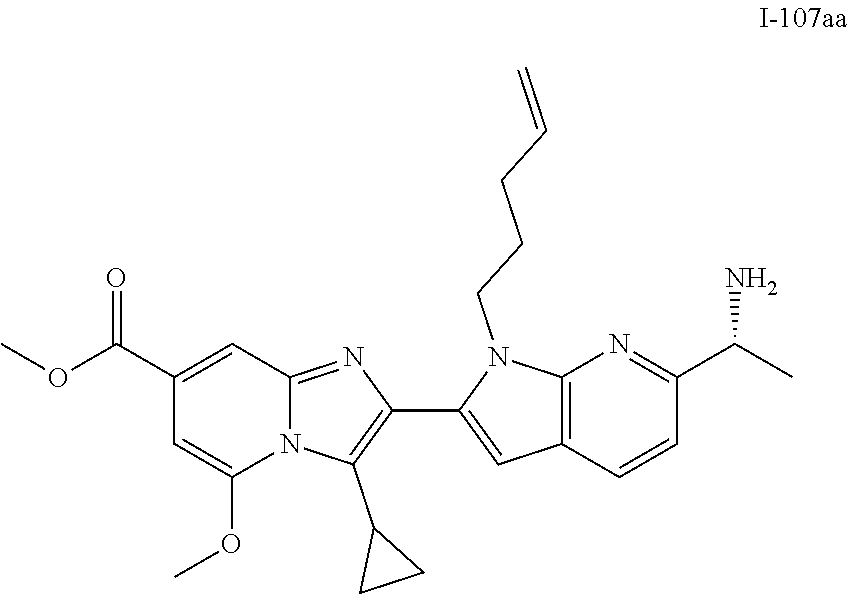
C1(C(OC)=O)=CC2=NC(C3=CC4=C(N3CCCC=C)N=C(C(C)N)C=C4)=C(C3CC3)N2C(OC)=C1
